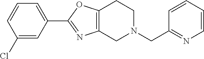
C1(Cl)=CC(C2=NC3=C(O2)CCN(CC2=NC=CC=C2)C3)=CC=C1
